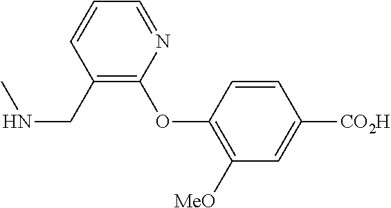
C1=CC(CNC)=C(OC2=C([MeO])C=C([CO2H])C=C2)N=C1
